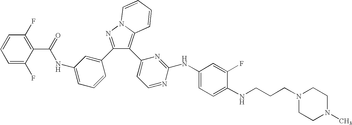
C1=CC(F)=C(C(NC2=CC=CC(C3=NN4C(=C3C3=CC=NC(NC5=CC=C(NCCCN6CCN(C)CC6)C(F)=C5)=N3)C=CC=C4)=C2)=O)C(F)=C1
